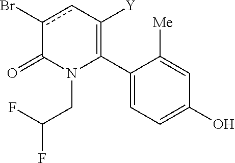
C1(C2=C([Y])cc(Br)C(=O)N2CC(F)F)=CC=C(O)C=C1[Me]
